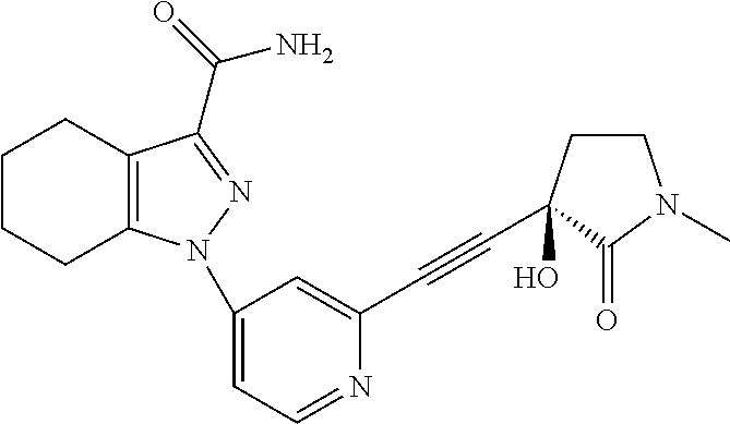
C1CCC2=C(C1)C(C(N)=O)=NN2C1=CC=NC(C#CC2(O)CCN(C)C2=O)=C1
